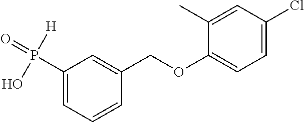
C1(P(=O)([H])O)=CC=CC(COC2=CC=C(Cl)C=C2C)=C1
